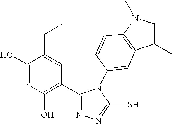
C1(O)=CC(O)=C(C2=NN=C(S)N2C2=CC3=C(C=C2)N(C)C=C3C)C=C1CC
